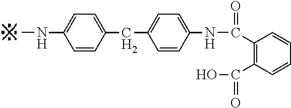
C1(C(=O)NC2=CC=C(CC3=CC=C(NC)C=C3)C=C2)=C(C(O)=O)C=CC=C1
